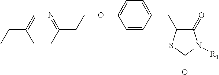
C1=CC(CC2C(=O)N([R1])C(=O)S2)=CC=C1OCCC1=NC=C(CC)C=C1
